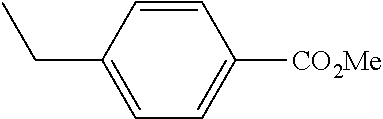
C1=CC(CC)=CC=C1[CO2Me]
